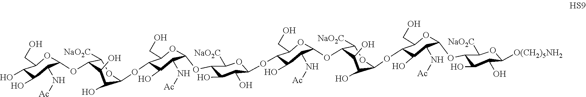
O(C1C(O)C(O)C(OC2OC(CO)C(OC3C(O)C(O)C(OC4OC(CO)C(O)C(O)C4N[Ac])C([NaO2C])O3)C(O)C2N[Ac])C([NaO2C])O1)C1C(O)C(N[Ac])C(OC2C([NaO2C])OC(OC3C(O)C(N[Ac])C(OC4C(O)C(O)C([O(CH2)5NH2])OC4[NaO2C])OC3CO)C(O)C2O)OC1CO
